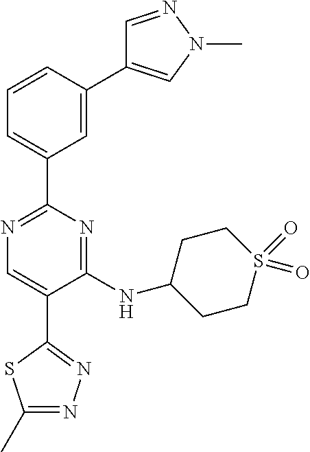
C1=NN(C)C=C1C1=CC(C2=NC=C(C3=NN=C(C)S3)C(NC3CCS(=O)(=O)CC3)=N2)=CC=C1
